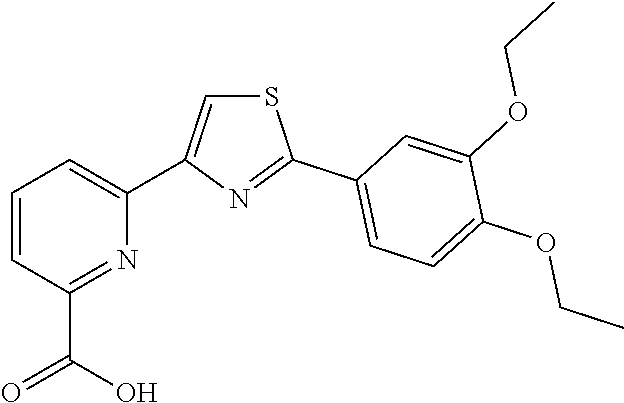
S1C=C(C2=CC=CC(C(O)=O)=N2)N=C1C1=CC=C(OCC)C(OCC)=C1
